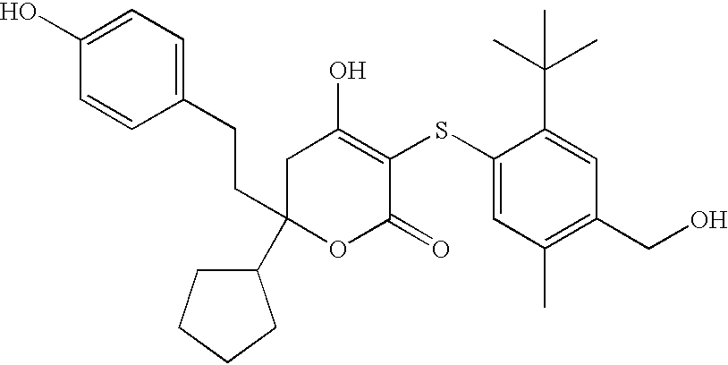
C1(C2(CCC3=CC=C(O)C=C3)OC(=O)C(SC3=CC(C)=C(CO)C=C3C(C)(C)C)=C(O)C2)CCCC1
